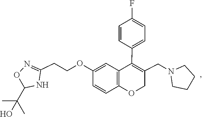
C1CN(CC2=C(C3=CC=C(F)C=C3)C3=C(OC2)C=CC(OCCC2=NOC(C(C)(O)C)N2)=C3)CC1
